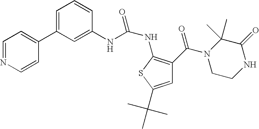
C1=C(C2=CC=NC=C2)C=C(NC(NC2=C(C(N3CCNC(=O)C3(C)C)=O)C=C(C(C)(C)C)S2)=O)C=C1
